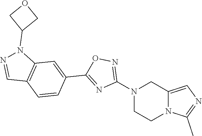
N1(C2=NOC(C3=CC4=C(C=C3)C=NN4C3COC3)=N2)CCN2C(=CN=C2C)C1
